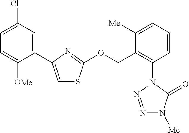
C1(C2=CSC(OCC3=C(N4C(=O)N([Me])N=N4)C=CC=C3[Me])=N2)=CC(Cl)=CC=C1[OMe]
